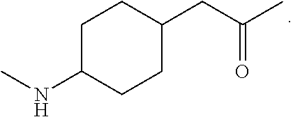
C1C(NC)CCC(CC(C)=O)C1
